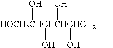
[HOCH2CHCHCHCHCH2](C)(O)(O)(O)O
